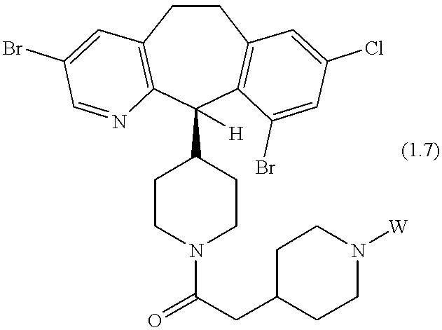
C1CC2=C(C(C3CCN(C(=O)CC4CCN([W])CC4)CC3)([H])C3=C1C=C(Cl)C=C3Br)N=CC(Br)=C2
